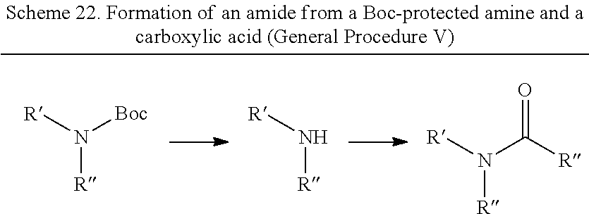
[R]N([Boc])[R].[R]N[R].[R]N(C([R])=O)[R]
